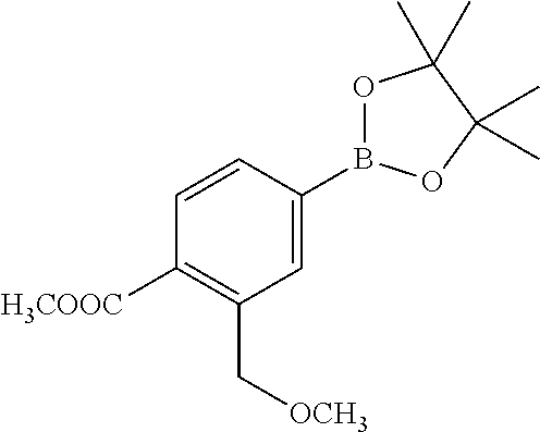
C1=C(B2OC(C)(C)C(C)(C)O2)C=CC([H3COOC])=C1C[OCH3]
